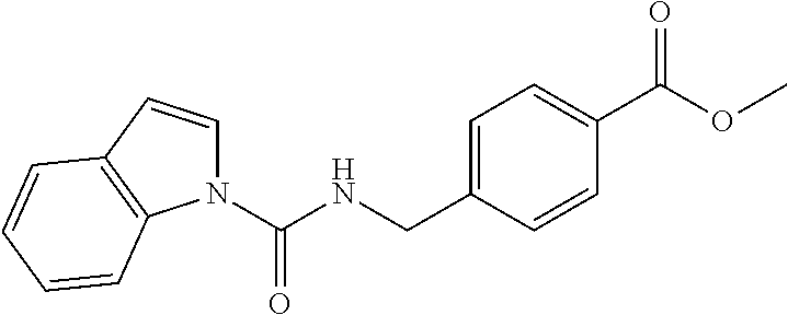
C1=C(CNC(N2C=CC3=C2C=CC=C3)=O)C=CC(C(OC)=O)=C1
